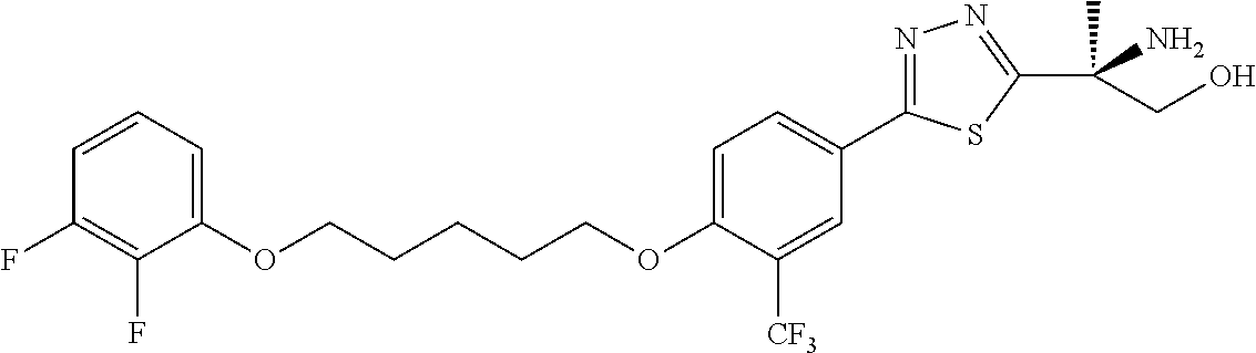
O(CCCCCOC1=CC=C(C2=NN=C(C(N)(C)CO)S2)C=C1[CF3])C1=CC=CC(F)=C1F
